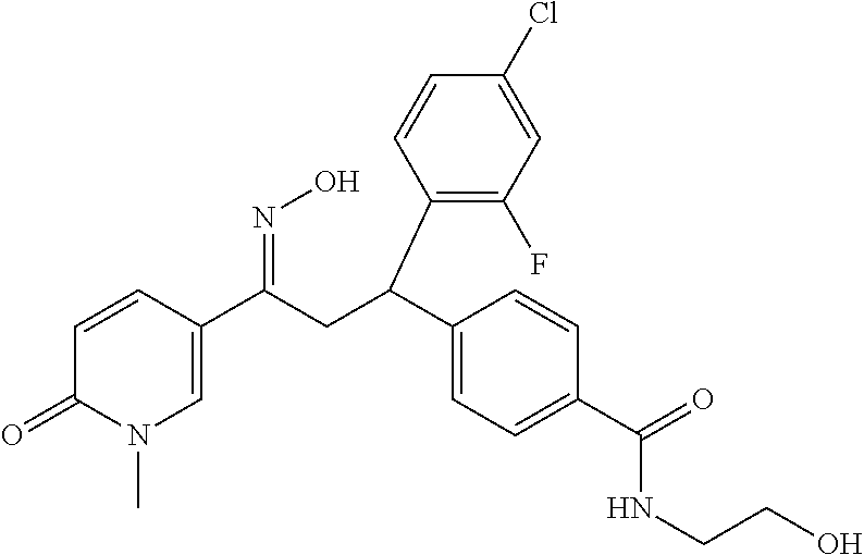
C1=CC(C(CC(C2=CC=C(C(=O)NCCO)C=C2)C2=C(F)C=C(Cl)C=C2)=NO)=CN(C)C1=O
